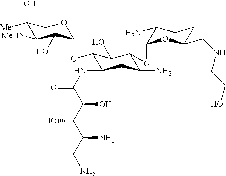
C1(O)([Me])C([MeHN])C(O)C(OC2C(NC(=O)C(C(C(CN)N)O)O)CC(N)C(OC3C(N)CCC(CNCCO)O3)C2O)OC1
